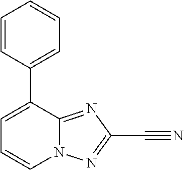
C1=C(C2=CC=CC=C2)C2=NC(C#N)=NN2C=C1
